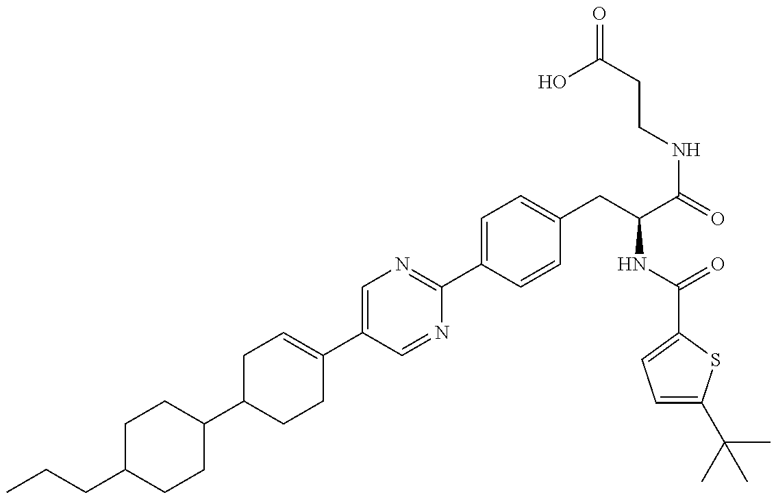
C1(C2CCC(C3=CN=C(C4=CC=C(CC(NC(=O)C5=CC=C(C(C)(C)C)S5)C(NCCC(O)=O)=O)C=C4)N=C3)=CC2)CCC(CCC)CC1
